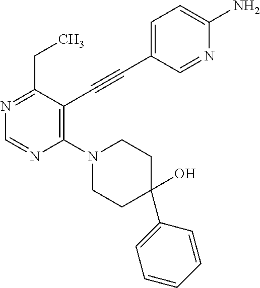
N1=C(CC)C(C#CC2=CC=C(N)N=C2)=C(N2CCC(O)(C3=CC=CC=C3)CC2)N=C1
